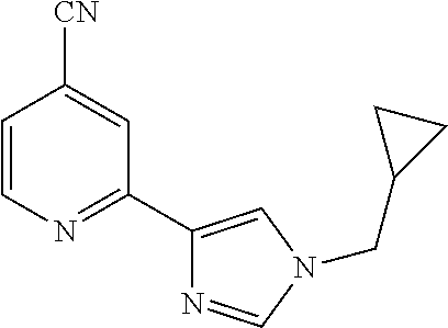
C1=CN=C(C2=CN(CC3CC3)C=N2)C=C1[CN]
